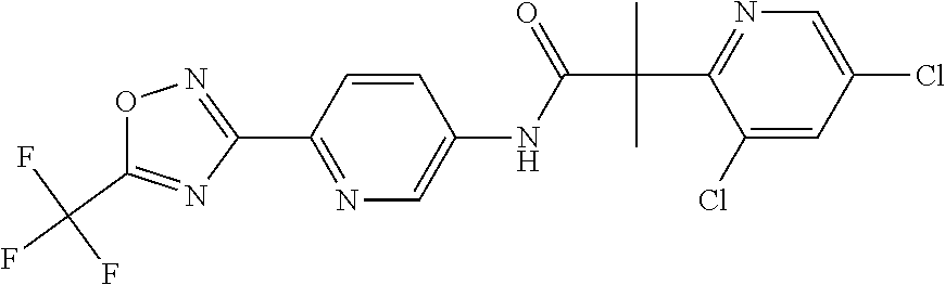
O1C(C(F)(F)F)=NC(C2=NC=C(NC(=O)C(C)(C)C3=NC=C(Cl)C=C3Cl)C=C2)=N1
